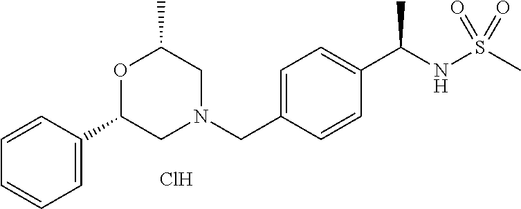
C1=CC(C2CN(CC3=CC=C(C(NS(C)(=O)=O)C)C=C3)CC(C)O2)=CC=C1.Cl
